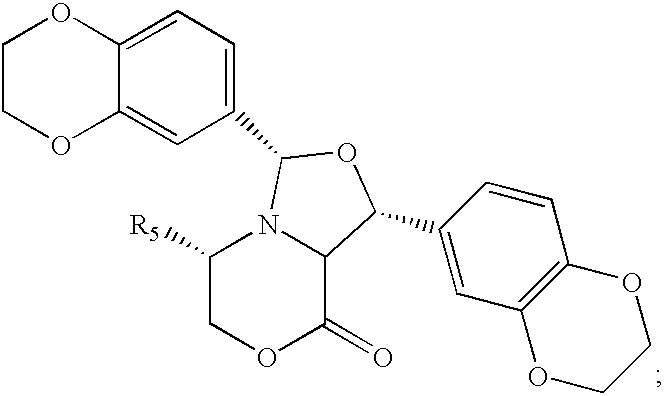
C1([R5])COC(=O)C2N1C(C1=CC=C3C(=C1)OCCO3)OC2C1=CC2=C(C=C1)OCCO2
